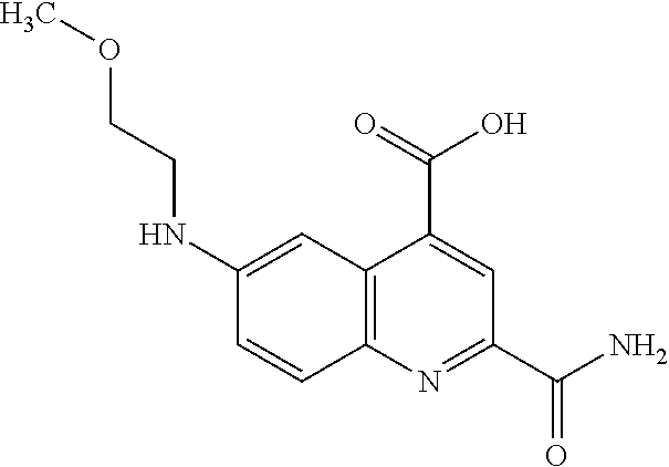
C12=C(N=C(C(N)=O)C=C1C(=O)O)C=CC(NCCOC)=C2
